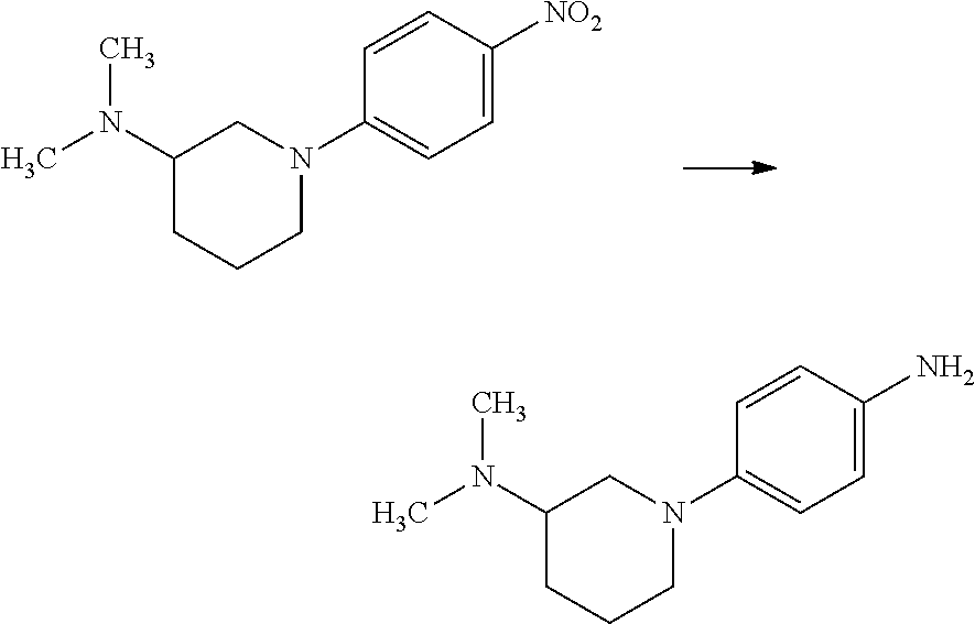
C1(N(C)C)CCCN(C2=CC=C([NO2])C=C2)C1.C1(N(C)C)CCCN(C2=CC=C(N)C=C2)C1
